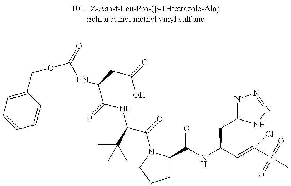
C(C(=O)NC(C(=O)N1C(C(NC(C=C(S(=O)(C)=O)Cl)CC2=NN=NN2)=O)CCC1)C(C)(C)C)(NC(=O)OCC1=CC=CC=C1)CC(O)=O
